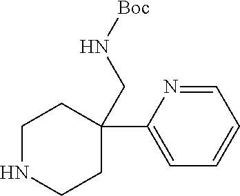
N1=CC=CC=C1C1(CN[Boc])CCNCC1
